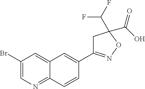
C1(Br)=CN=C2C(=C1)C=C(C1=NOC(C(O)=O)(C(F)F)C1)C=C2
